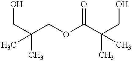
C(O)C(COC(C(CO)(C)C)=O)(C)C
